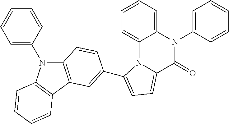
C12=C(C3=C(N1C1=CC=CC=C1)C=CC=C3)C=C(C1=CC=C3N1C1=CC=CC=C1N(C1=CC=CC=C1)C3=O)C=C2
